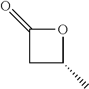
O1C(=O)CC1C
